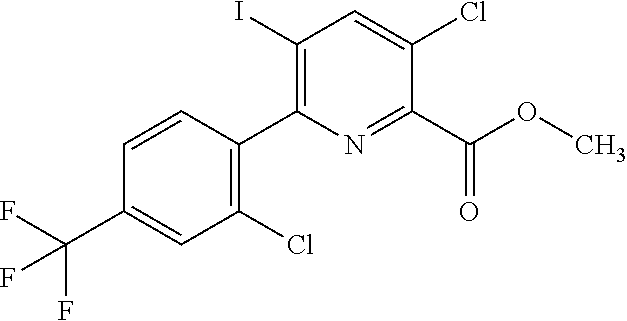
C1(C(F)(F)F)=CC(Cl)=C(C2=C(I)C=C(Cl)C(C(OC)=O)=N2)C=C1
